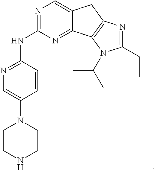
C12=CN=C(NC3=NC=C(N4CCNCC4)C=C3)N=C1C1=C(C2)N=C(CC)N1C(C)C
